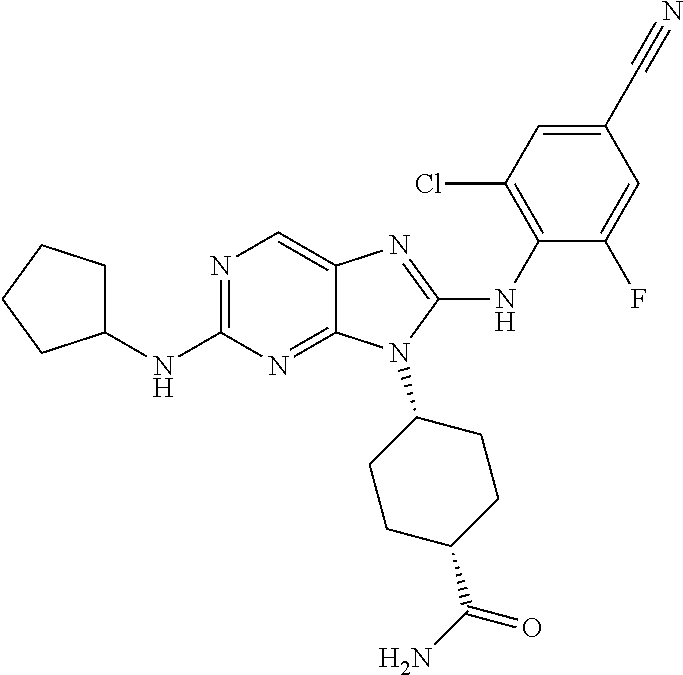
N1=C(NC2CCCC2)N=C2C(=C1)N=C(NC1=C(Cl)C=C(C#N)C=C1F)N2C1CCC(C(N)=O)CC1
